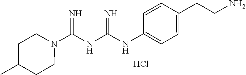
Cl.N1(C(NC(NC2=CC=C(CCN)C=C2)=N)=N)CCC(C)CC1
